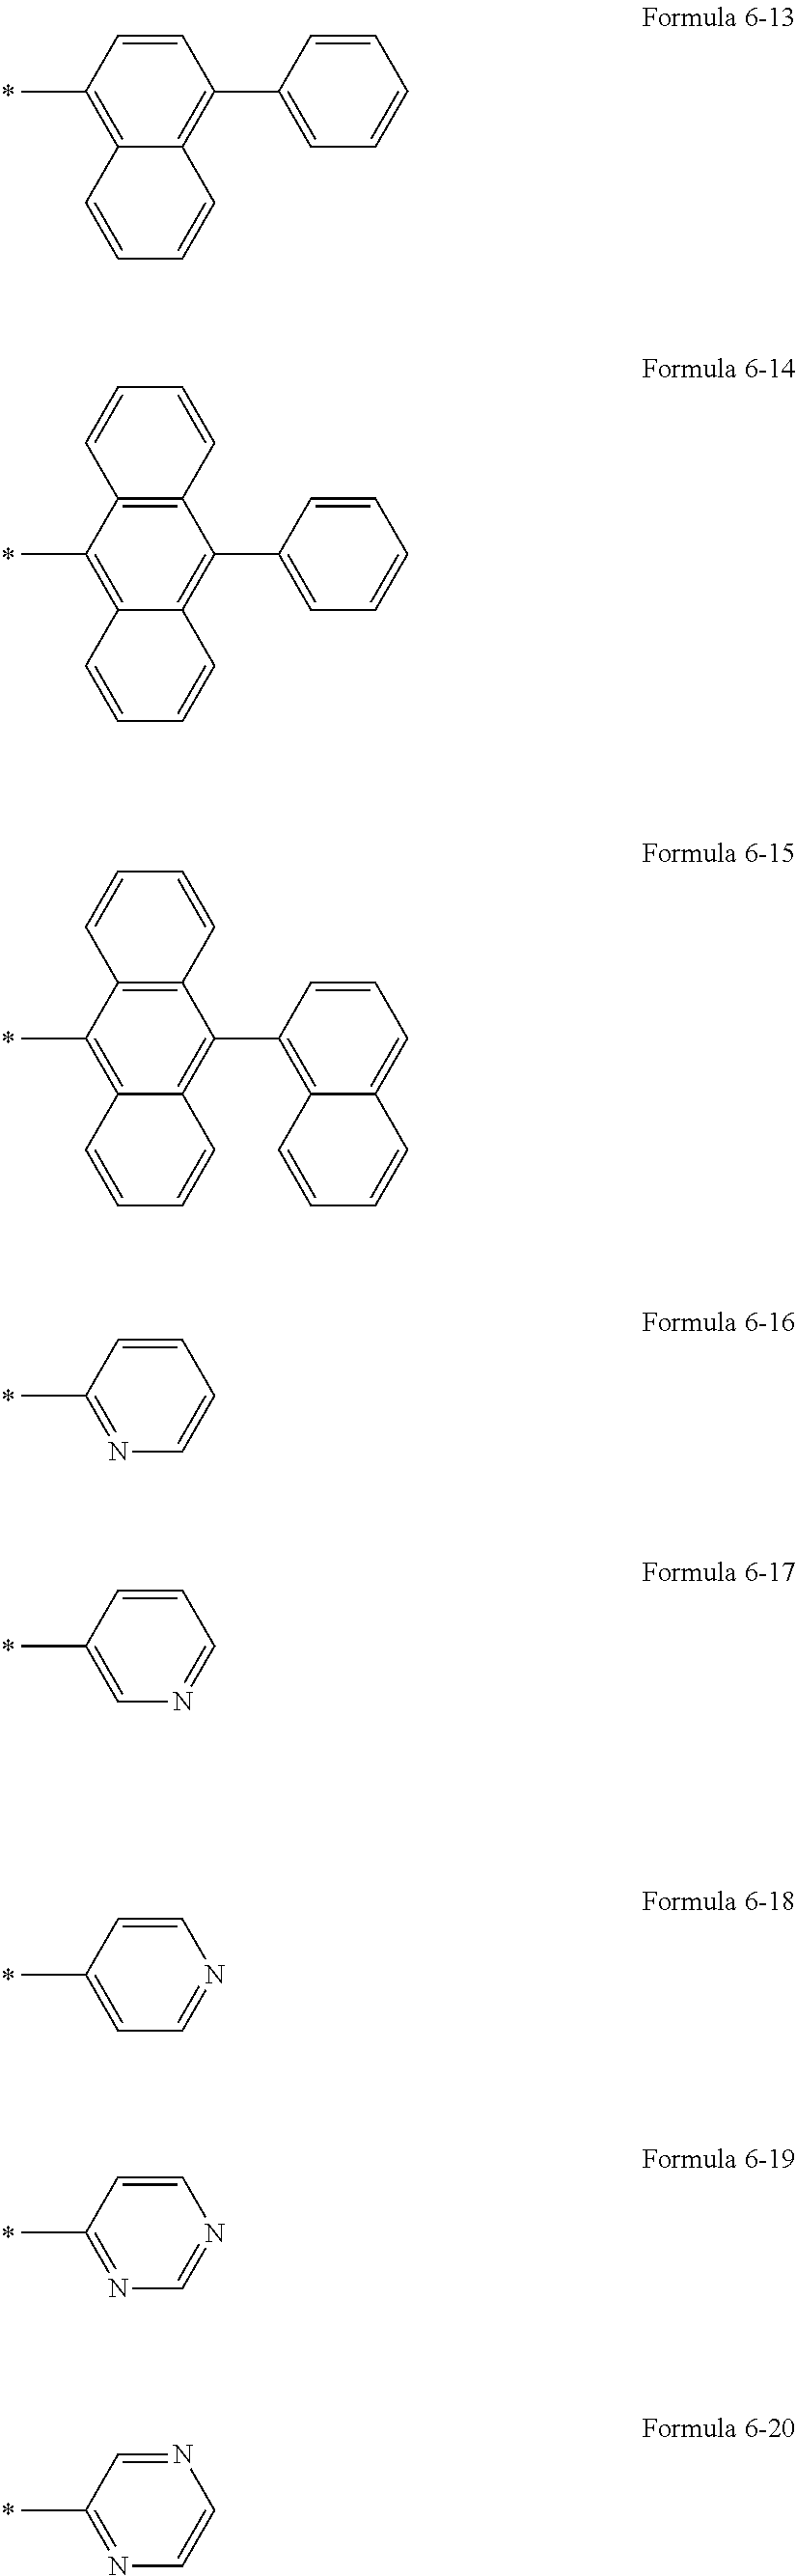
C1=CC2=C(C)C=CC(C3=CC=CC=C3)=C2C=C1.C1=CC2=C(C)C3=C(C(C4=CC=CC=C4)=C2C=C1)C=CC=C3.C1=CC2=C(C)C3=C(C(C4=C5C(=CC=C4)C=CC=C5)=C2C=C1)C=CC=C3.C1=CC=CC(C)=N1.N1=CC=CC(C)=C1.C1=NC=CC(C)=C1.C1=NC=CC(C)=N1.C1=CN=CC(C)=N1
